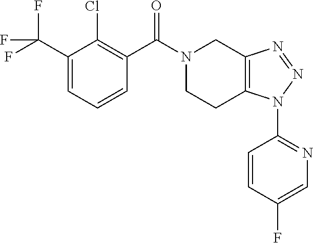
N1(C(C2=C(Cl)C(C(F)(F)F)=CC=C2)=O)CCC2=C(C1)N=NN2C1=NC=C(F)C=C1
